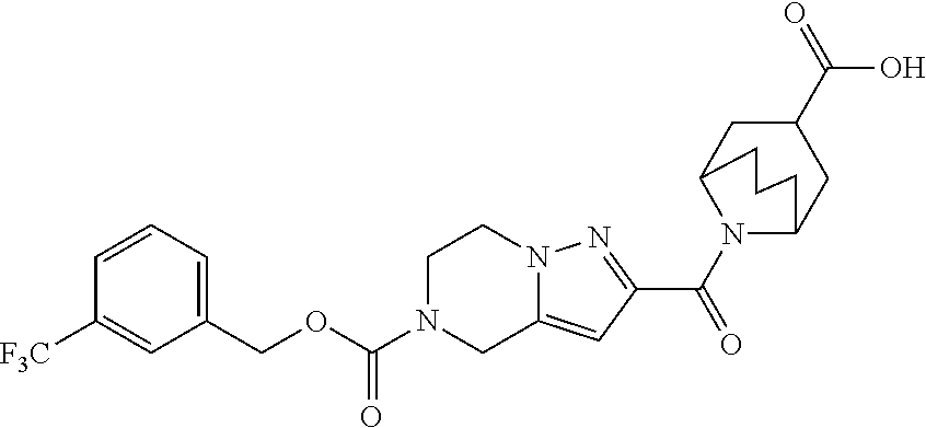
C1N(C(OCC2=CC=CC([F3C])=C2)=O)CC2=CC(C(=O)N3C4CC(C(O)=O)CC3CCC4)=NN2C1
